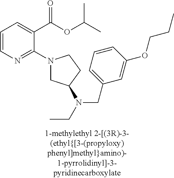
C1=CN=C(N2CC(N(CC)CC3=CC=CC(OCCC)=C3)CC2)C(C(OC(C)C)=O)=C1
